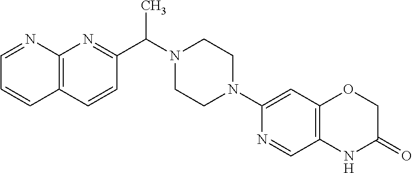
C12=C(N=C(C(N3CCN(C4=CC5=C(C=N4)NC(=O)CO5)CC3)C)C=C1)N=CC=C2
